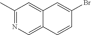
C12=CC(C)=NC=C1C=CC(Br)=C2
